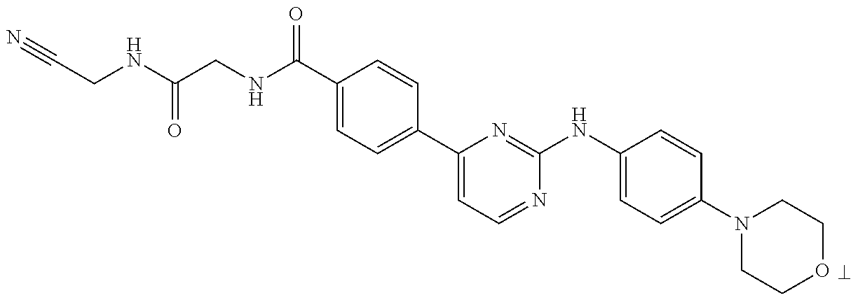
C1(C(NCC(=O)NCC#N)=O)=CC=C(C2=CC=NC(NC3=CC=C(N4CCOCC4)C=C3)=N2)C=C1
